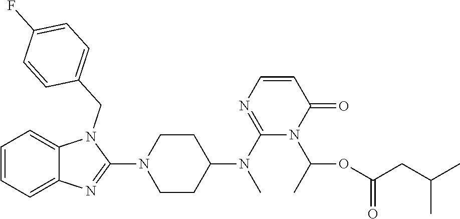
C1=CC=C2C(=C1)N(CC1=CC=C(F)C=C1)C(N1CCC(N(C3=NC=CC(=O)N3C(OC(=O)CC(C)C)C)C)CC1)=N2
